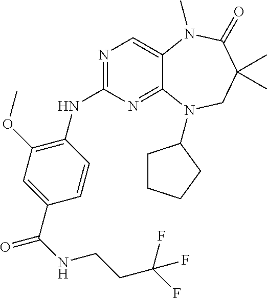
N1=C(NC2=C(OC)C=C(C(NCCC(F)(F)F)=O)C=C2)N=C2C(=C1)N(C)C(=O)C(C)(C)CN2C1CCCC1
